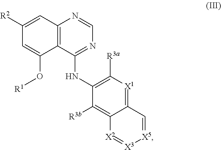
C1=C(O[R1])C2=C(C=C1[R2])N=CN=C2NC1=C([R3a])[X1]=C2C(=C1[R3b])[X2]=[X3][X5]=C2
